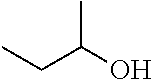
CCC(O)C
